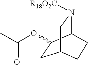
C1C(OC(C)=O)C2N([R18O2C])CC1CC2
